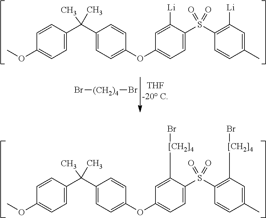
C1=CC(C(C2=CC=C(OC3=CC=C(S(C4=C([Li])C=C(C)C=C4)(=O)=O)C([Li])=C3)C=C2)(C)C)=CC=C1OC.Br[(CH2)4]Br.C1=CC(C(C2=CC=C(OC3=CC=C(S(C4=C([[CH2]4]Br)C=C(C)C=C4)(=O)=O)C([[CH2]4]Br)=C3)C=C2)(C)C)=CC=C1OC
